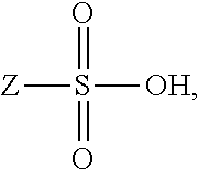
[Z]S([OH])(=O)=O
